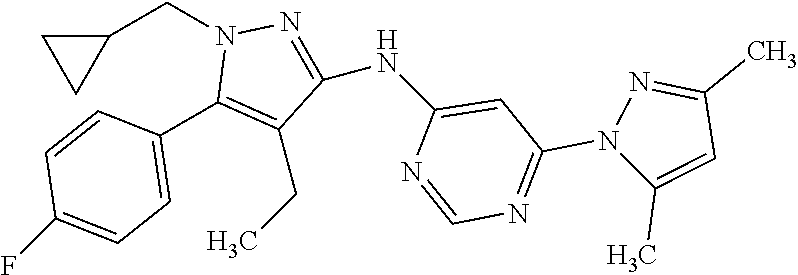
C1=CC(C2=C(CC)C(NC3=CC(N4C(C)=CC(C)=N4)=NC=N3)=NN2CC2CC2)=CC=C1F
